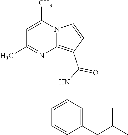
C1=C(C)N2C(=C(C(=O)NC3=CC=CC(CC(C)C)=C3)C=C2)N=C1C
